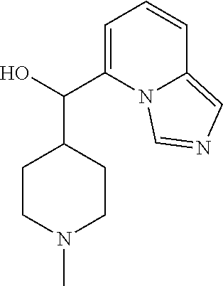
C1=C(C(O)C2CCN(C)CC2)N2C(=CN=C2)C=C1
